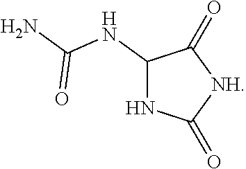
C1(NC(N)=O)NC(=O)[NH]C1=O
